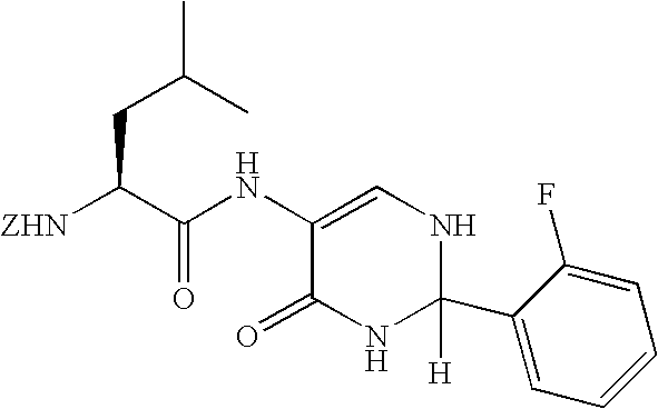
C(C(C(NC1=CNC([H])(C2=CC=CC=C2F)NC1=O)=O)[ZHN])C(C)C
